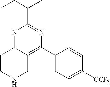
N1=C2C(=C(C3=CC=C([OCF3])C=C3)N=C1C(CC)C)CNCC2
